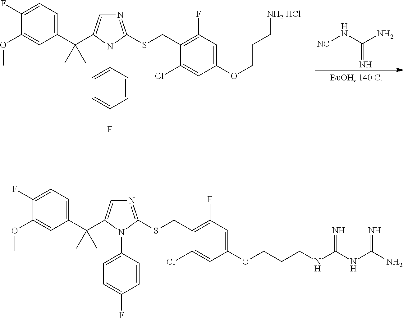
C1(F)=CC=C(C(C)(C)C2=CN=C(SCC3=C(F)C=C(OCCCNC(NC(N)=N)=N)C=C3Cl)N2C2=CC=C(F)C=C2)C=C1OC.C1(F)=CC=C(C(C)(C)C2=CN=C(SCC3=C(F)C=C(OCCC[NH2 HCl])C=C3Cl)N2C2=CC=C(F)C=C2)C=C1OC.[NC]NC(N)=N
